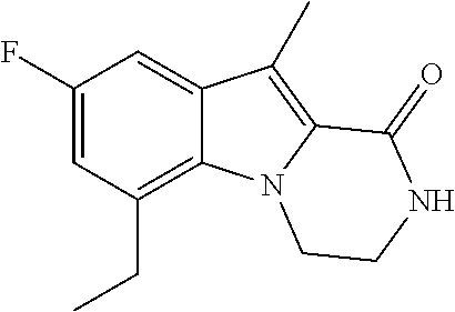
C1(F)=CC(CC)=C2C(=C1)C(C)=C1N2CCNC1=O
